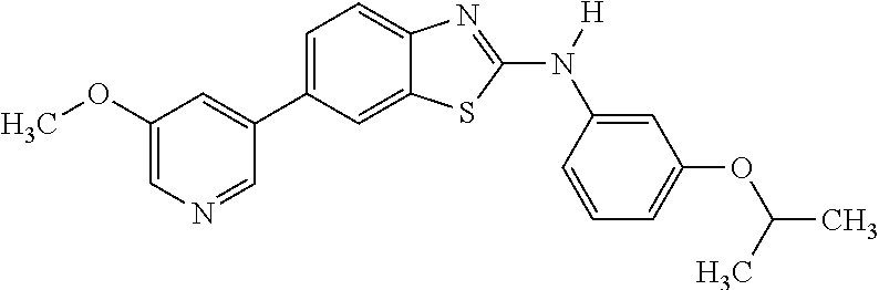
C1(OC)=CN=CC(C2=CC=C3C(=C2)SC(N([H])C2=CC(OC(C)C)=CC=C2)=N3)=C1
